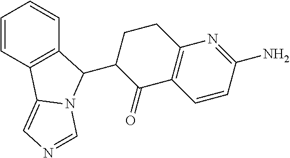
C1=CC2=C(C=C1)C(C1C(=O)C3=C(CC1)N=C(N)C=C3)N1C2=CN=C1
